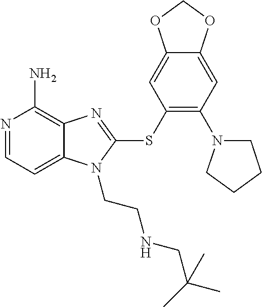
N1=CC=C2C(=C1N)N=C(SC1=C(N3CCCC3)C=C3C(=C1)OCO3)N2CCNCC(C)(C)C
